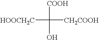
[COOH]C(O)([CH2COOH])[HOOCH2C]
